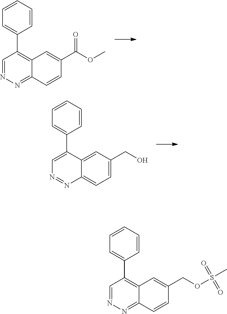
C1=CC2=NN=CC(C3=CC=CC=C3)=C2C=C1C(OC)=O.C1=C(CO)C=C2C(=C1)N=NC=C2C1=CC=CC=C1.C1=CC2=NN=CC(C3=CC=CC=C3)=C2C=C1COS(C)(=O)=O
